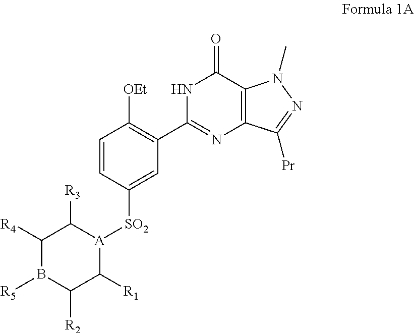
[SO2](C1=CC(C2=NC3=C(C(=O)N2)N(C)N=C3[Pr])=C([OEt])C=C1)[A]1C([R3])C([R4])B([R5])C([R2])C1[R1]
